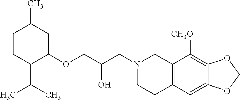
C1CC(C(C)C)C(OCC(O)CN2CCC3=C(C2)C([CH3O])=C2C(=C3)OCO2)CC1C
